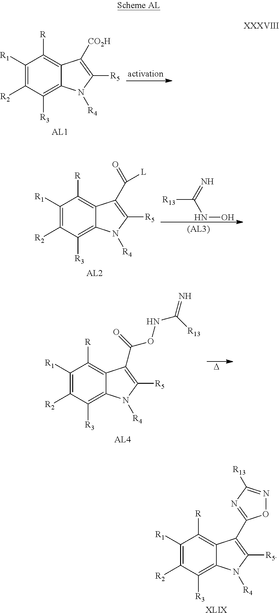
[XLIX].C1([R1])=C([R2])C([R3])=C2C(=C1[R])C(C1=NC([R13])=NO1)=C([R5])N2[R4].C1([R1])=C([R2])C([R3])=C2C(=C1[R])C([CO2H])=C([R5])N2[R4].[AL1].C1([R1])=C([R2])C([R3])=C2C(=C1[R])C(C(=O)[L])=C([R5])N2[R4].[AL2].[R13]C(=N)NO.C1([R1])=C([R2])C([R3])=C2C(=C1[R])C(C(=O)ONC(=N)[R13])=C([R5])N2[R4].[AL4].[D]
